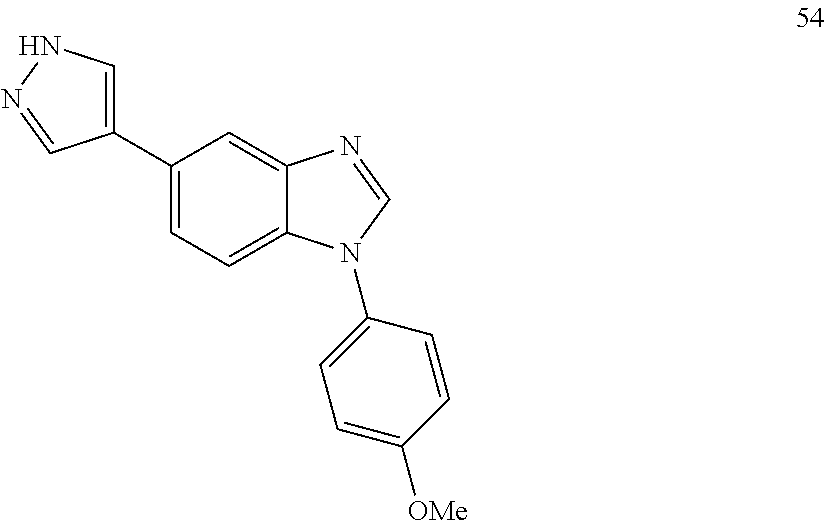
C1(C2=CNN=C2)=CC=C2C(=C1)N=CN2C1=CC=C([OMe])C=C1
